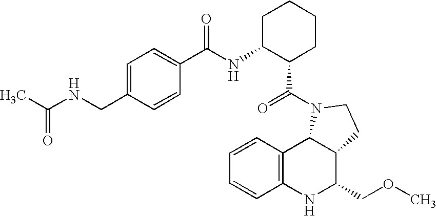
C1=CC2=C(C=C1)NC(COC)C1C2N(C(=O)C2CCCCC2NC(=O)C2=CC=C(CNC(C)=O)C=C2)CC1
